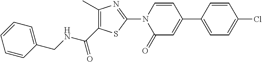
N(C(C1=C(C)N=C(N2C(=O)C=C(C3=CC=C(Cl)C=C3)C=C2)S1)=O)CC1=CC=CC=C1
